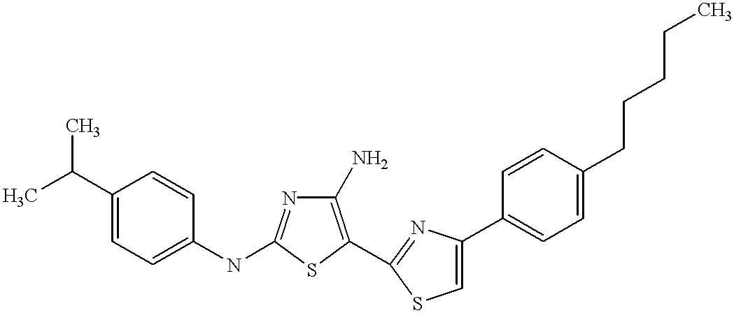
C1(N)=C(C2=NC(C3=CC=C(CCCCC)C=C3)=CS2)SC(NC2=CC=C(C(C)C)C=C2)=N1
